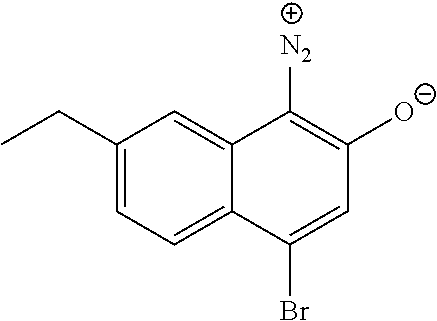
C1(CC)=CC=C2C(=C1)C([N2])=C([O-])C=C2Br
